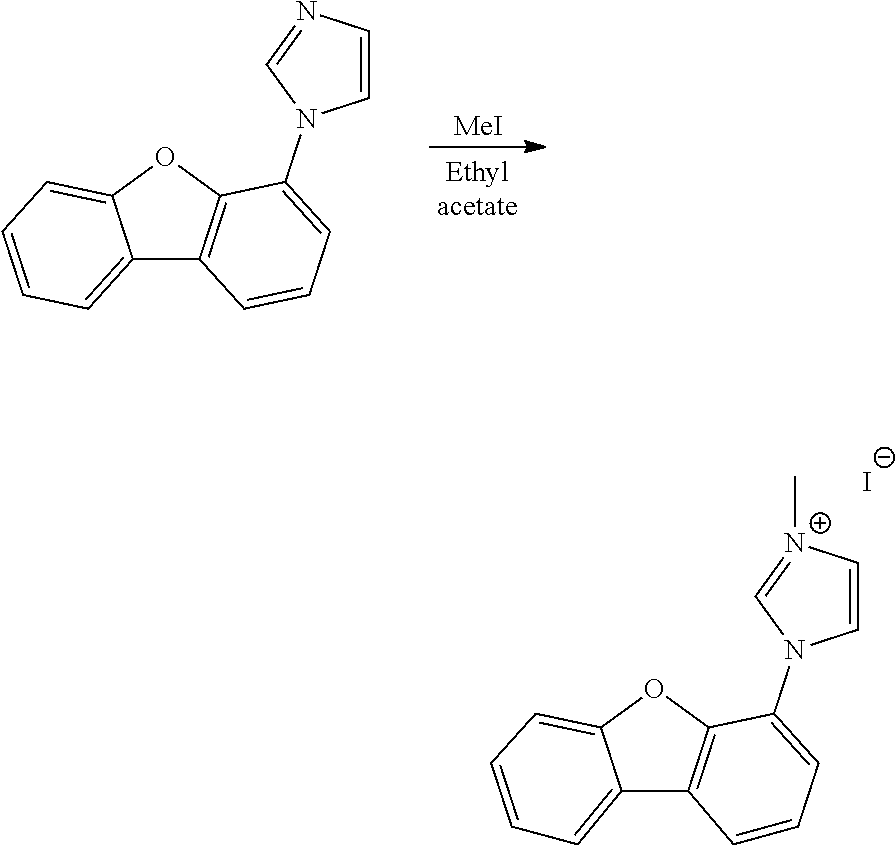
C12=CC=CC=C1OC1=C2C=CC=C1N1C=C[N+](C)=C1.[I-].[MeI].C12=CC=CC=C1OC1=C2C=CC=C1N1C=CN=C1
